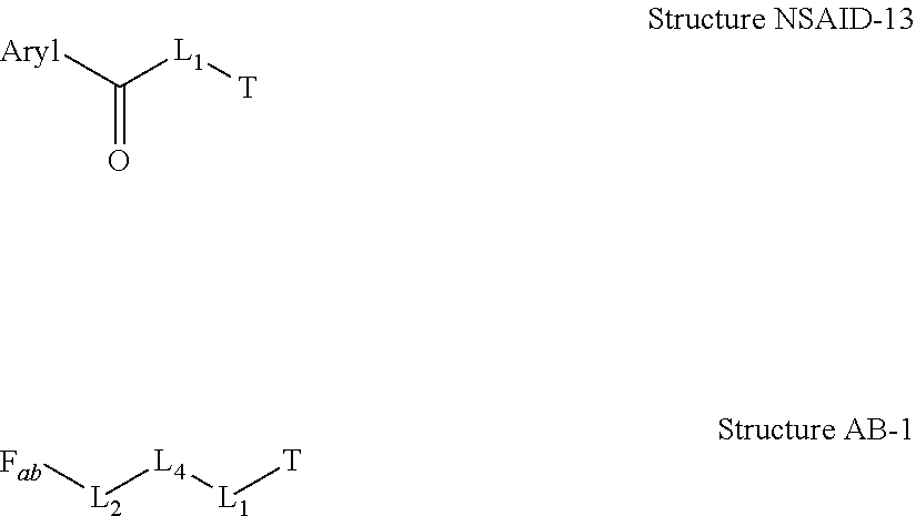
[Aryl]C([L1][T])=O.[Fab][L2][L4][L1][T]
